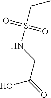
OC(CNS(CC)(=O)=O)=O
